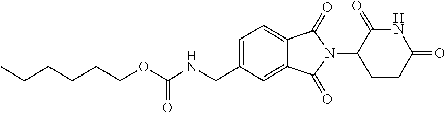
N(CC1=CC=C2C(=C1)C(=O)N(C1CCC(=O)NC1=O)C2=O)C(=O)OCCCCCC
